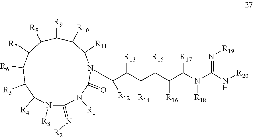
C([R12])(N1C(=O)N([R1])C(=N[R2])N([R3])C([R4])C([R5])C([R6])C([R7])C([R8])C([R9])C([R10])C1[R11])C(C(C(C(C(N(C(N[R20])=N[R19])[R18])[R17])[R16])[R15])[R14])[R13]
